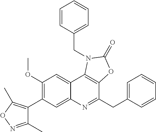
C1(C2=C(OC)C=C3C(=C2)N=C(CC2=CC=CC=C2)C2=C3N(CC3=CC=CC=C3)C(=O)O2)=C(C)ON=C1C
